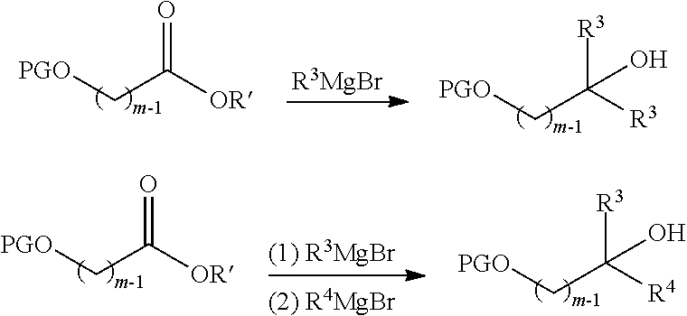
[PGO]CC([OR])=O.[PGO]CC([R3])([R3])O.[R3MgBr].[PGO]CC([OR])=O.[PGO]CC([R4])([R3])O.[(1) R3MgBr].[(2) R4MgBr]
